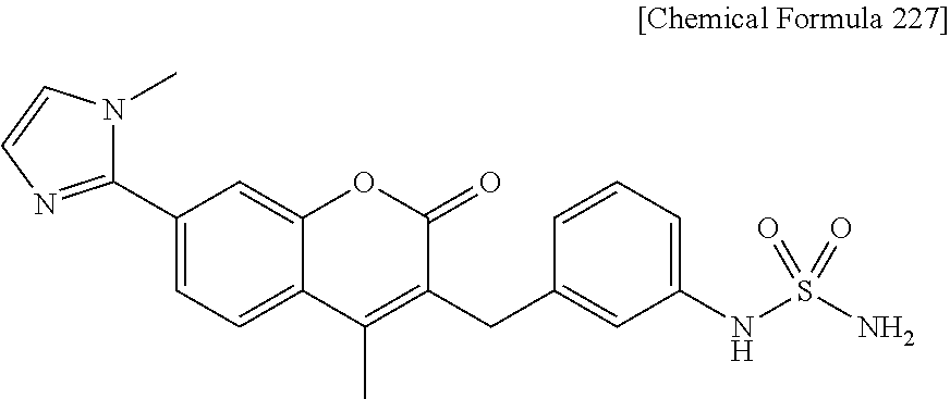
N1(C)C=CN=C1C1=CC=C2C(=C1)OC(=O)C(CC1=CC(NS(N)(=O)=O)=CC=C1)=C2C
